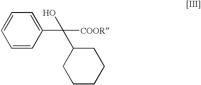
C1=CC(C(C2CCCCC2)([COOR])O)=CC=C1
